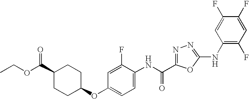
C1(C(OCC)=O)CCC(OC2=CC=C(NC(=O)C3=NN=C(NC4=C(F)C=C(F)C(F)=C4)O3)C(F)=C2)CC1
